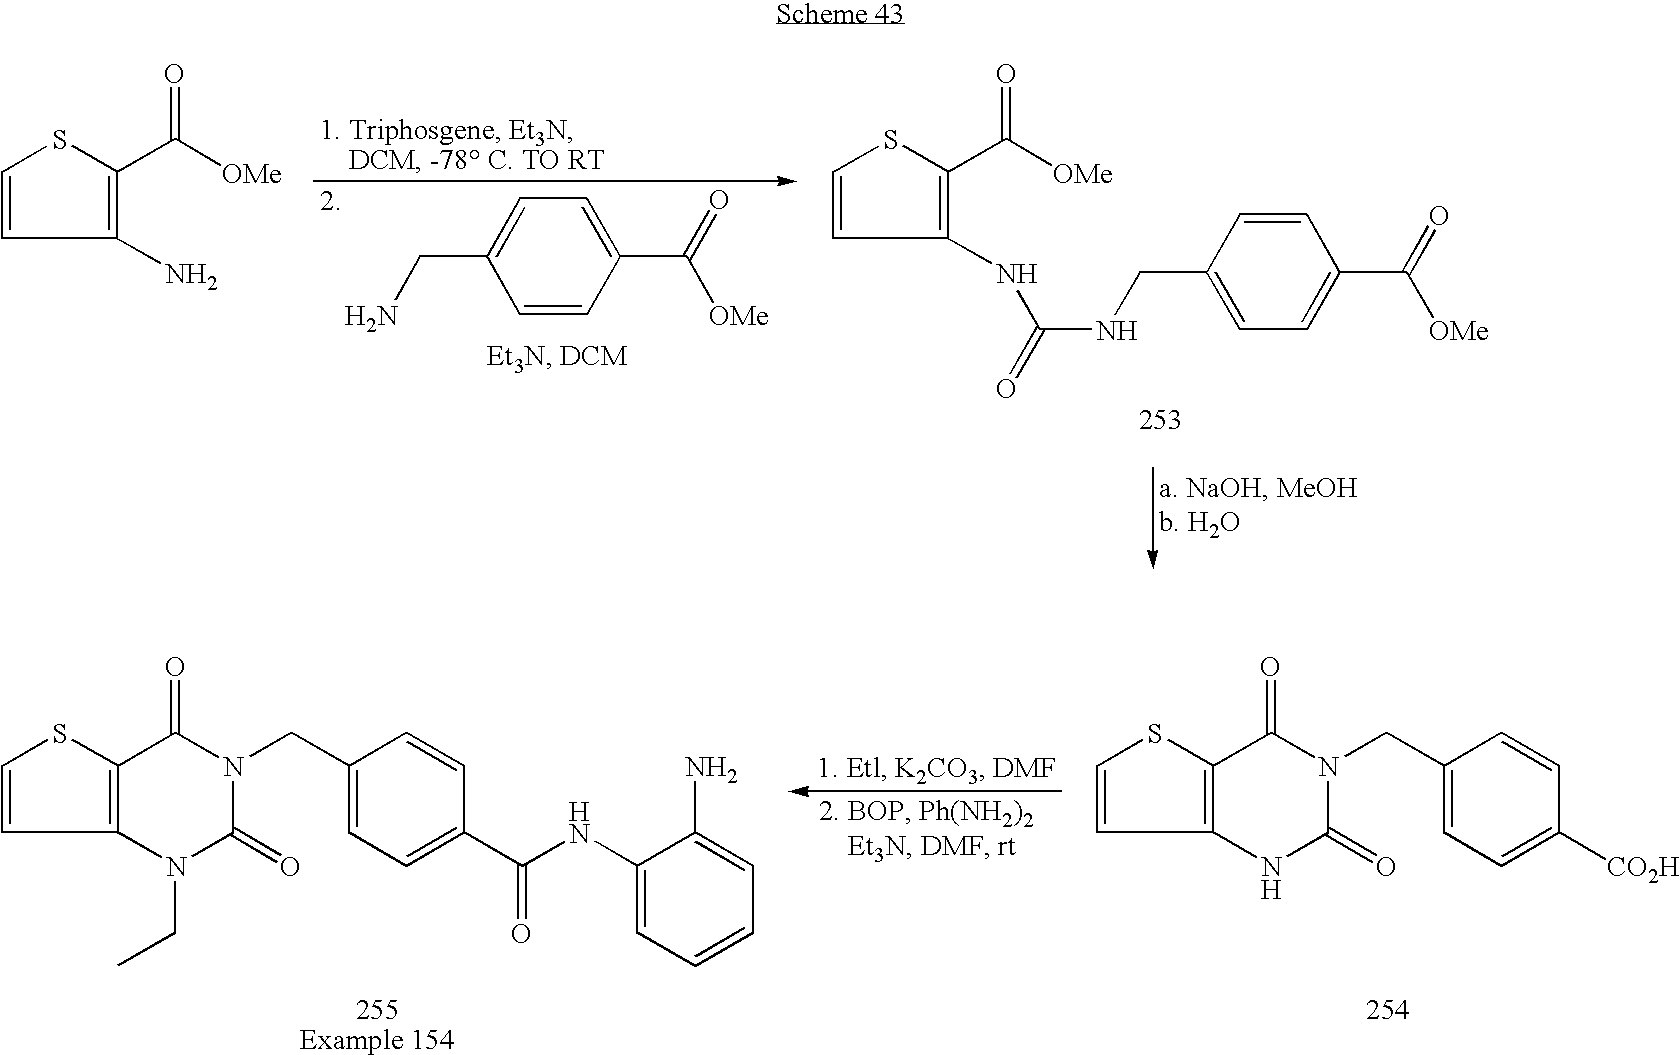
C1(N)=C(C([OMe])=O)SC=C1.C1=CC(C(=O)[OMe])=CC=C1CN.C1(NC(NCC2=CC=C(C(=O)[OMe])C=C2)=O)=C(C([OMe])=O)SC=C1.C12=C(SC=C1)C(=O)N(CC1=CC=C([CO2H])C=C1)C(=O)N2.C12=C(SC=C1)C(=O)N(CC1=CC=C(C(NC3=CC=CC=C3N)=O)C=C1)C(=O)N2CC
